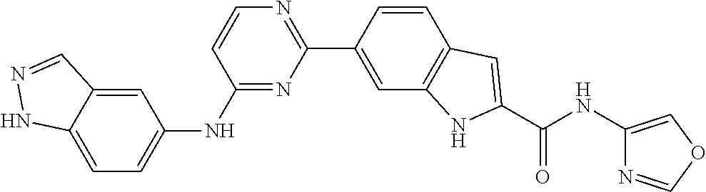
C1=CC(C2=NC=CC(NC3=CC=C4C(=C3)C=NN4)=N2)=CC2=C1C=C(C(NC1=COC=N1)=O)N2
